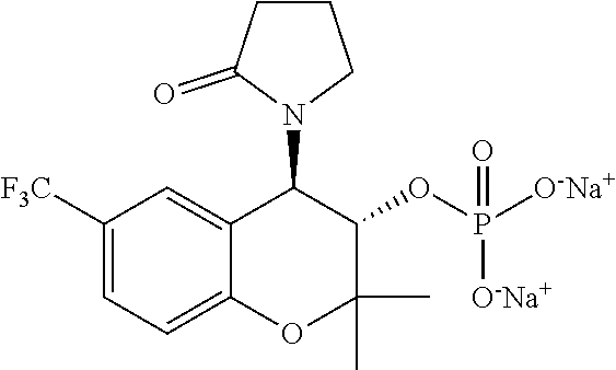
C1CN(C2C3=CC([F3C])=CC=C3OC(C)(C)C2OP([O-Na+])([O-Na+])=O)C(=O)C1
